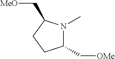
C1(C[OMe])N(C)C(C[MeO])CC1
